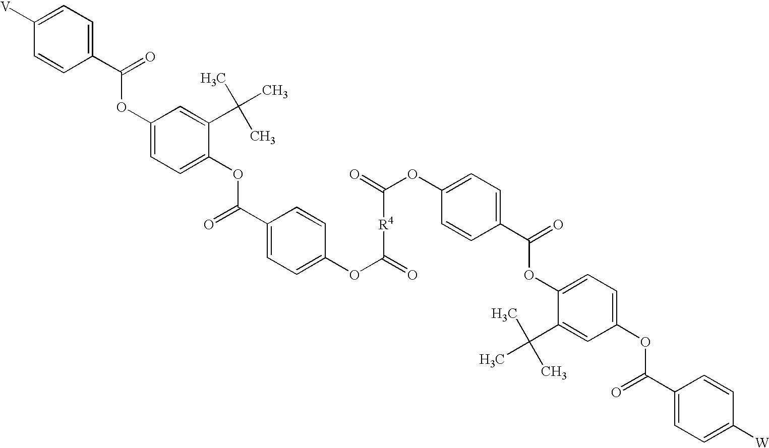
C1=C([V])C=CC(C(=O)OC2=CC=C(OC(C3=CC=C(OC(=O)[R4]C(OC4=CC=C(C(=O)OC5=CC=C(OC(C6=CC=C([W])C=C6)=O)C=C5C(C)(C)C)C=C4)=O)C=C3)=O)C(C(C)(C)C)=C2)=C1
